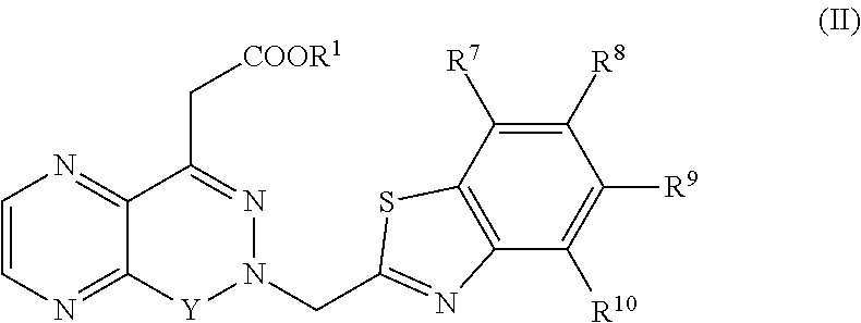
C12=C(C([R10])=C([R9])C([R8])=C1[R7])N=C(CN1N=C(C[COOR1])C3=NC=CN=C3[Y]1)S2
